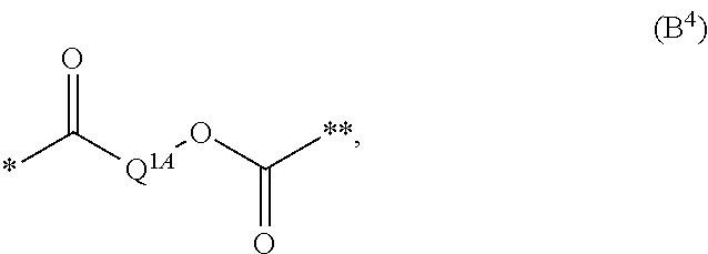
*C([Q1A]OC([**])=O)=O
